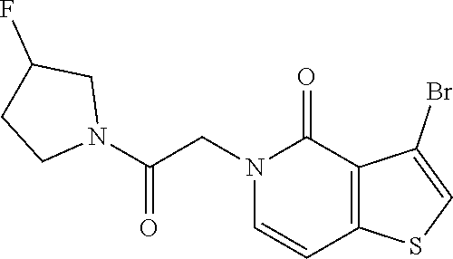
N1(C(CN2C(=O)C3=C(C=C2)SC=C3Br)=O)CC(F)CC1
